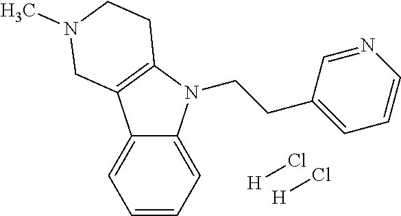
C12=CC=CC=C1N(CCC1=CC=CN=C1)C1=C2CN(C)CC1.[H]Cl.[H]Cl
